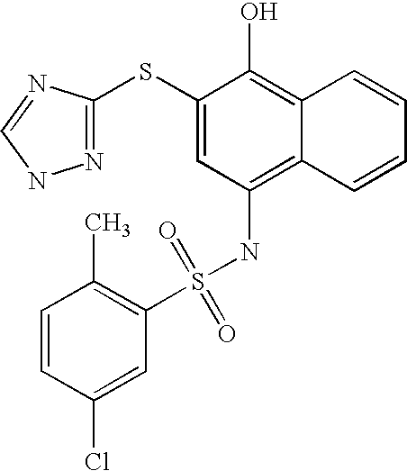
C1=CC(Cl)=CC(S(NC2=C3C(=C(O)C(SC4=NNC=N4)=C2)C=CC=C3)(=O)=O)=C1C
